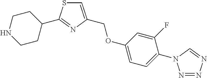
N1CCC(C2=NC(COC3=CC=C(N4N=NN=C4)C(F)=C3)=CS2)CC1
